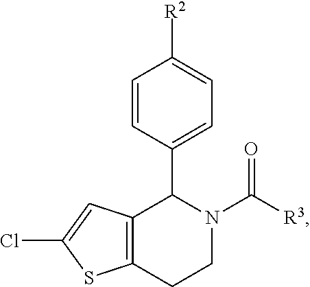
C1=CC(C2C3=C(CCN2C([R3])=O)SC(Cl)=C3)=CC=C1[R2]
